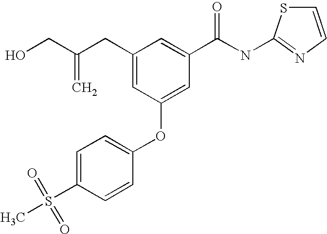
C1=C(S(C)(=O)=O)C=CC(OC2=CC(C(NC3=NC=CS3)=O)=CC(CC(CO)=C)=C2)=C1
